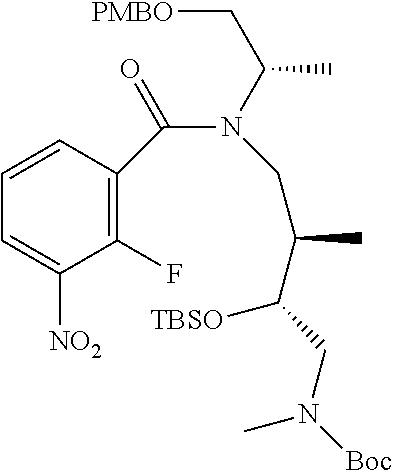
C1=CC(C(N(C(C)C[PMBO])CC(C([TBSO])CN([Boc])C)C)=O)=C(F)C([NO2])=C1
